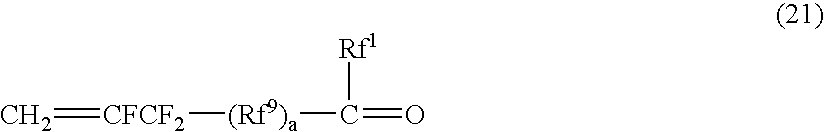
C=[CFCF2][(Rf9)a]C(=O)[Rf1]
